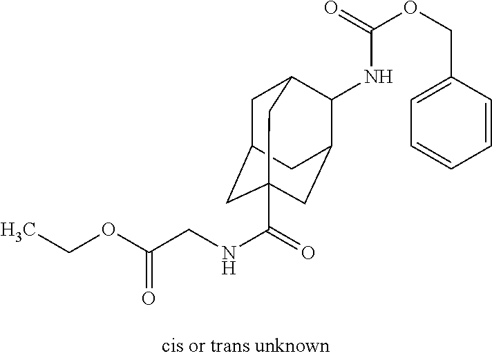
C1C2CC3(C(=O)NCC(OCC)=O)CC(C(NC(OCC4=CC=CC=C4)=O)C1C3)C2
